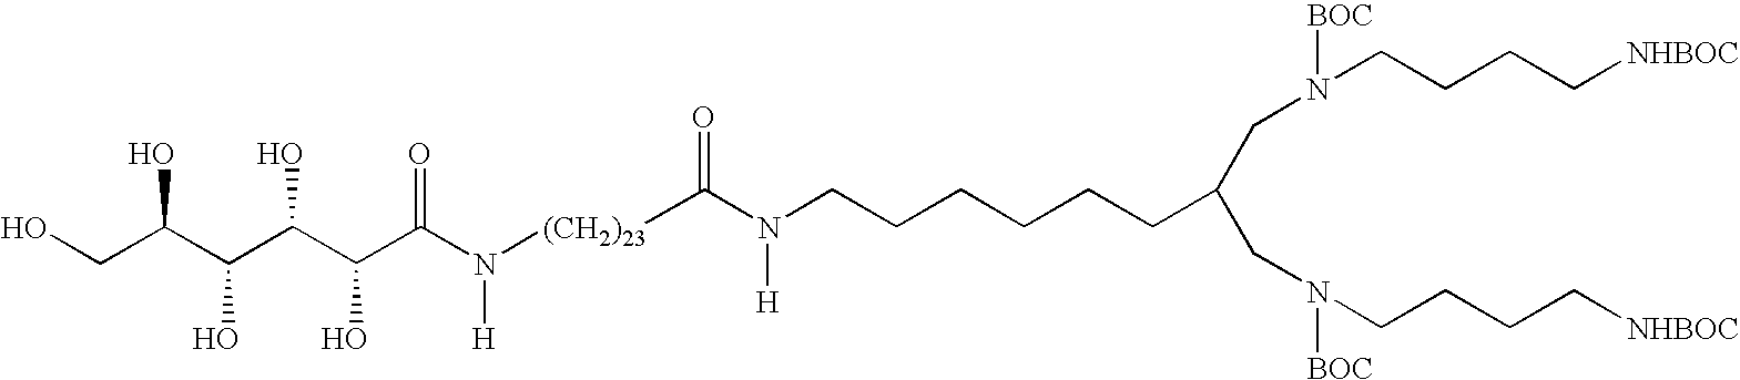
C(CN(CCCC[NHBOC])[BOC])(CCCCCCN(C([(CH2)23]N(C(C(C(C(C(CO)O)O)O)O)=O)[H])=O)[H])CN(CCCC[NHBOC])[BOC]
